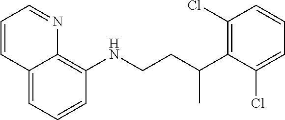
C1=CC=C2C(=C1NCCC(C1=C(Cl)C=CC=C1Cl)C)N=CC=C2
